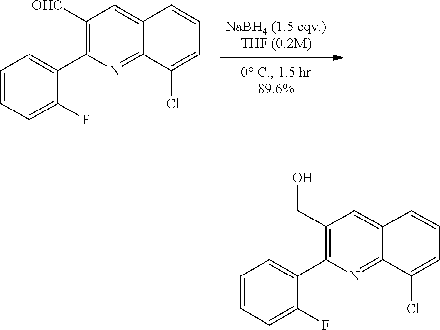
C1([OHC])=C(C2=CC=CC=C2F)N=C2C(=C1)C=CC=C2Cl.C1(CO)=C(C2=CC=CC=C2F)N=C2C(=C1)C=CC=C2Cl
